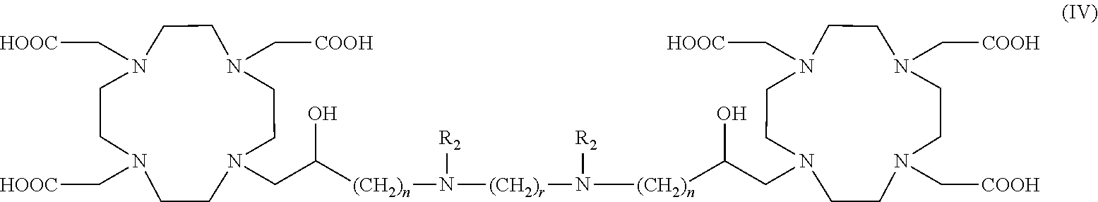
C(C([(CH2)n]N([R2])[(CH2)r]N([R2])[(CH2)n]C(CN1CCN(C[HOOC])CCN(C[COOH])CCN(C[COOH])CC1)O)O)N1CCN(C[COOH])CCN(C[HOOC])CCN(C[HOOC])CC1
